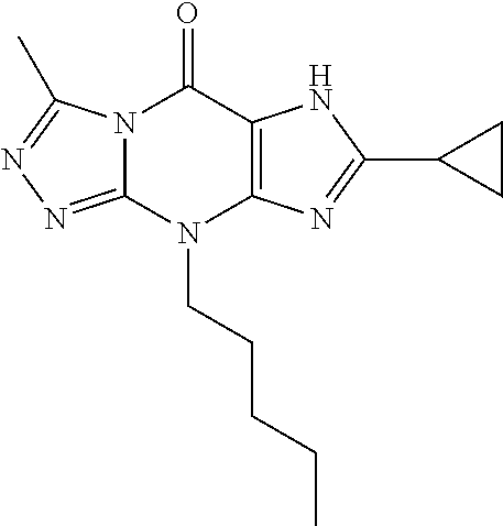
C1(C2=NC3=C(N2)C(=O)N2C(=NN=C2C)N3CCCCC)CC1
